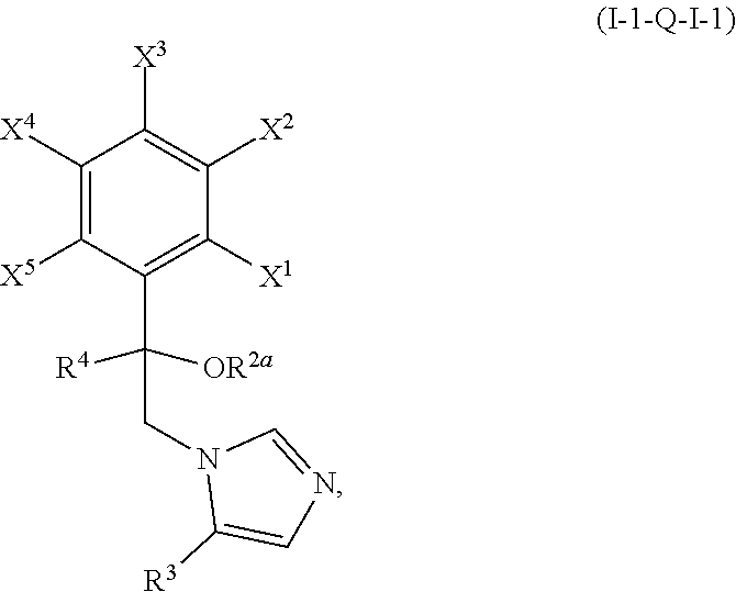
C1([X4])=C([X5])C(C(CN2C([R3])=CN=C2)([R4])[OR2a])=C([X1])C([X2])=C1[X3]
